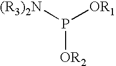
[OR2]P([(R3)2N])[OR1]
